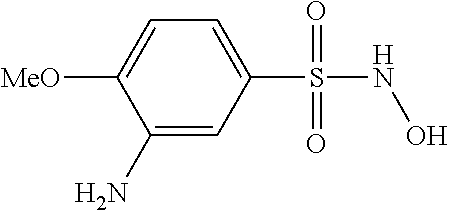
C1(N)=CC(S(NO)(=O)=O)=CC=C1[MeO]
